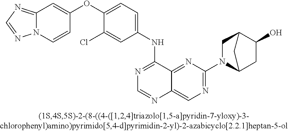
C1(OC2=CC=C(NC3=NC=NC4=CN=C(N5C6CC(O)C(C5)C6)N=C34)C=C2Cl)=CC2=NC=NN2C=C1
